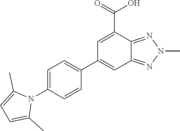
N1(C2=CC=C(C3=CC4=NN(C)N=C4C(C(=O)O)=C3)C=C2)C(C)=CC=C1C
